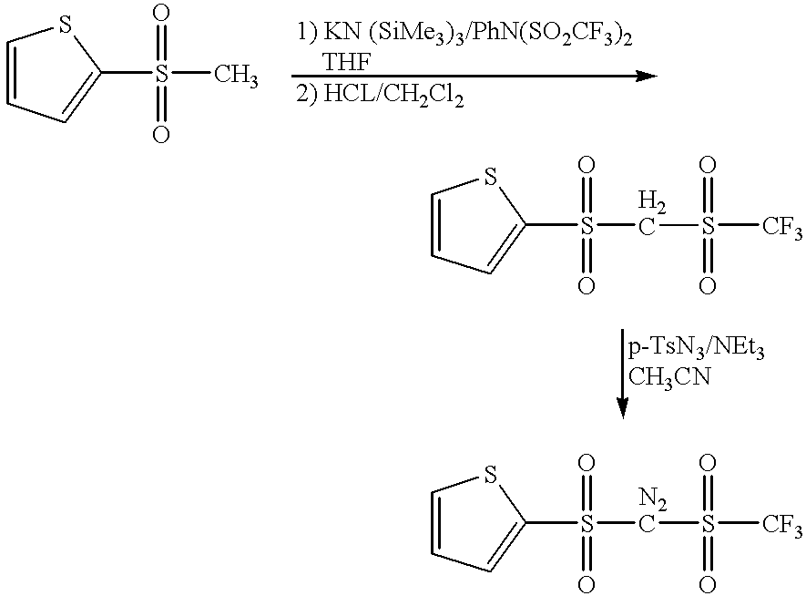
C1(S(=O)(=O)C)=CC=CS1.S(=O)(=O)(CS(=O)(=O)[CF3])C1=CC=CS1.S(=O)(=O)([N2C]S(=O)(=O)[CF3])C1=CC=CS1
